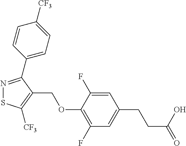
N1=C(C2=CC=C([CF3])C=C2)C(COC2=C(F)C=C(CCC(=O)O)C=C2F)=C([CF3])S1
